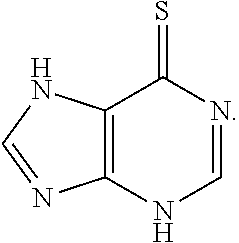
C12=C(NC=NC1=S)N=CN2
